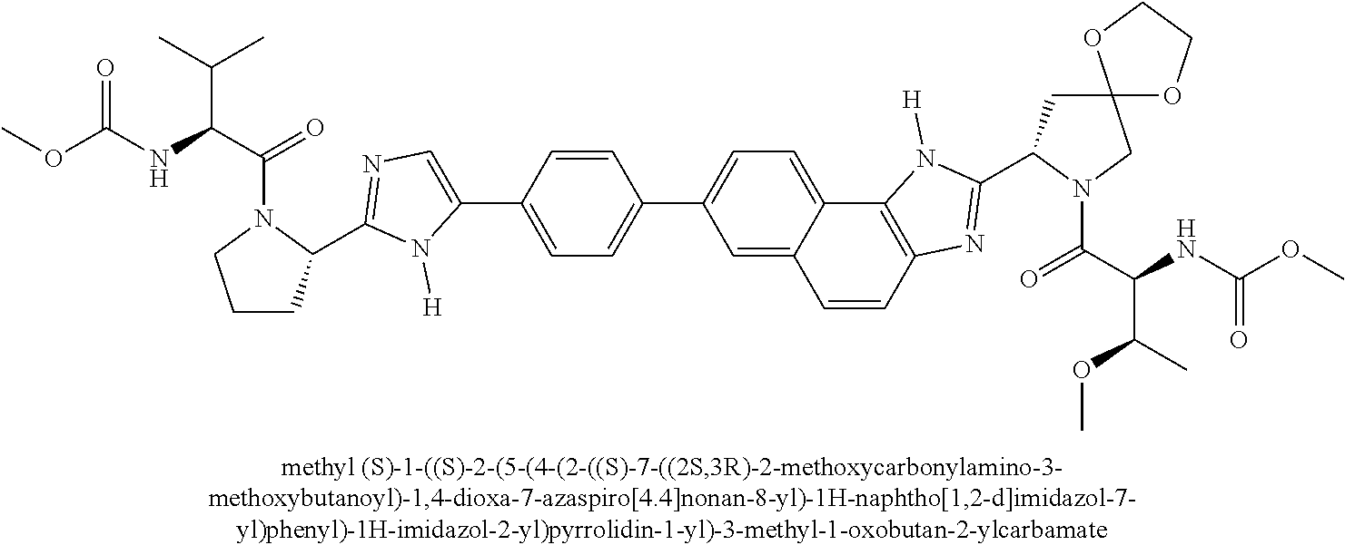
C1=CC(C2=CC=C3C(=C2)C=CC2=C3N([H])C(C3CC4(CN3C(C(NC(OC)=O)C(OC)C)=O)OCCO4)=N2)=CC=C1C1=CN=C(C2CCCN2C(C(NC(OC)=O)C(C)C)=O)N1[H]
